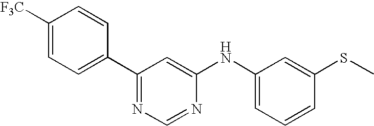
[F3C]C1=CC=C(C2=NC=NC(NC3=CC=CC(SC)=C3)=C2)C=C1
